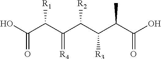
OC(C(C(C(C(C(C(O)=O)C)[R3])[R2])=[R4])[R1])=O
